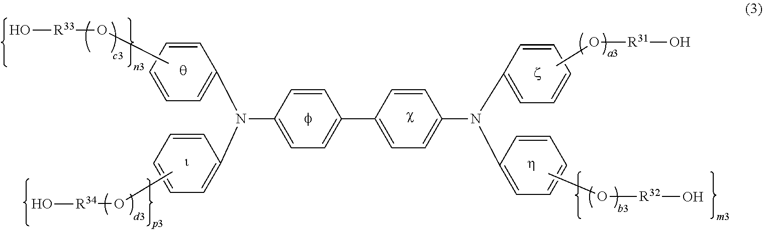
C1=CC=CC(N(C2=CC=CC=C2)C2=CC=C(C3=CC=C(N(C4=CC=CC=C4)C4=CC=CC=C4)C=C3)C=C2)=C1.CO[R33]O.CO[R34]O.CO[R32]O.O([R31]O)C
